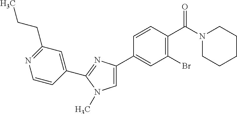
C1(C2=NC(C3=CC(Br)=C(C(N4CCCCC4)=O)C=C3)=CN2C)=CC(CCC)=NC=C1
